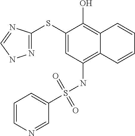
N1=C(SC2=CC(NS(C3=CC=CN=C3)(=O)=O)=C3C(=C2O)C=CC=C3)N=CN1
